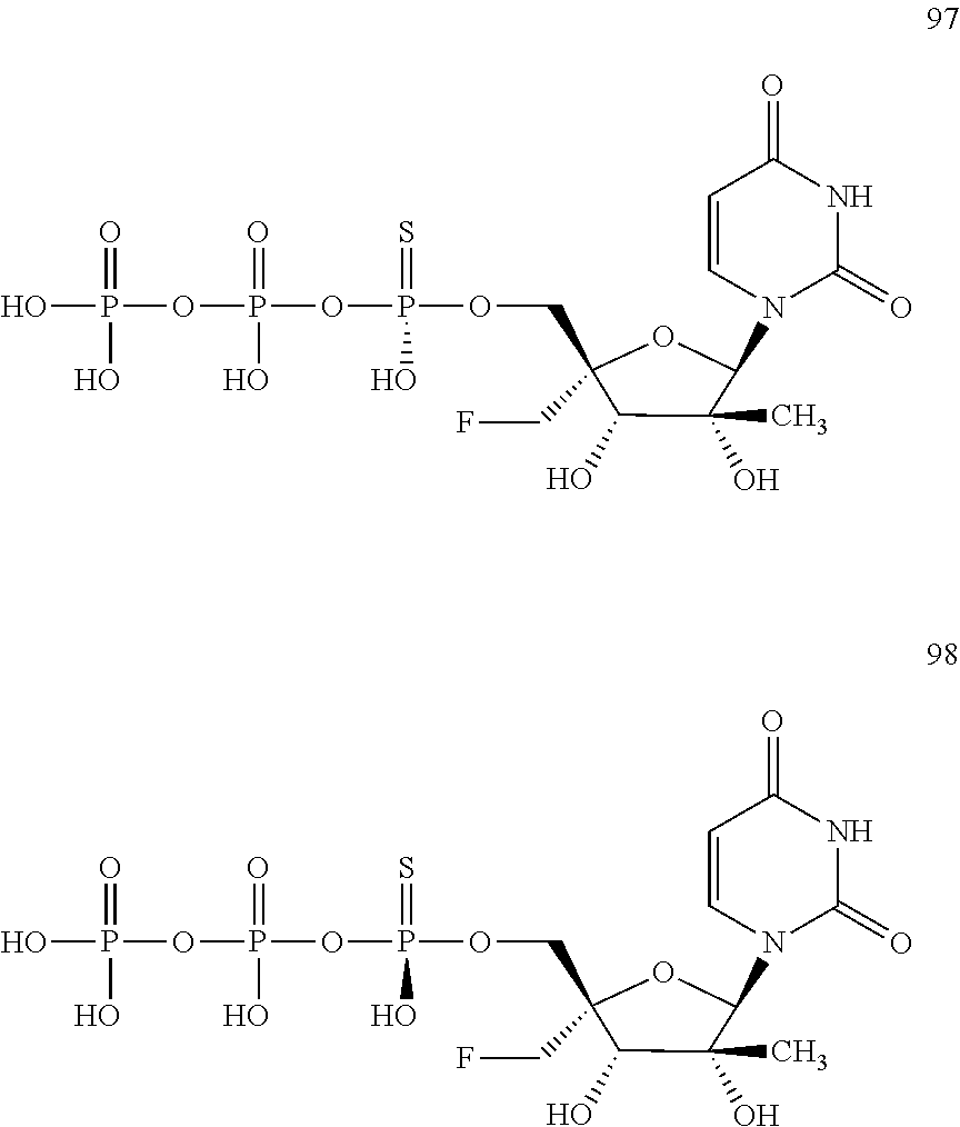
OP(=O)(OP(OP(OCC1(CF)C(O)C(C)(O)C(N2C(=O)NC(=O)C=C2)O1)(=S)O)(=O)O)O.OP(=O)(OP(OP(OCC1(CF)C(O)C(C)(O)C(N2C(=O)NC(=O)C=C2)O1)(=S)O)(=O)O)O
